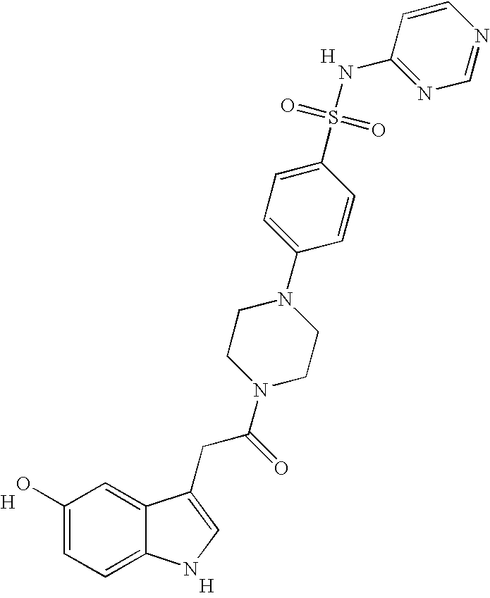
C1(O)=CC=C2C(=C1)C(CC(N1CCN(C3=CC=C(S(=O)(=O)NC4=NC=NC=C4)C=C3)CC1)=O)=CN2.[H].[H].[H]
